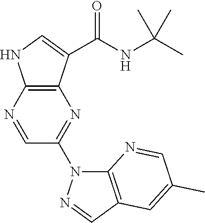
C12=C(C(C(NC(C)(C)C)=O)=CN1)N=C(N1C3=C(C=N1)C=C(C)C=N3)C=N2
